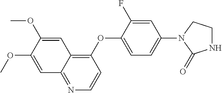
C1=C(OC)C(OC)=CC2=C(OC3=CC=C(N4CCNC4=O)C=C3F)C=CN=C12
